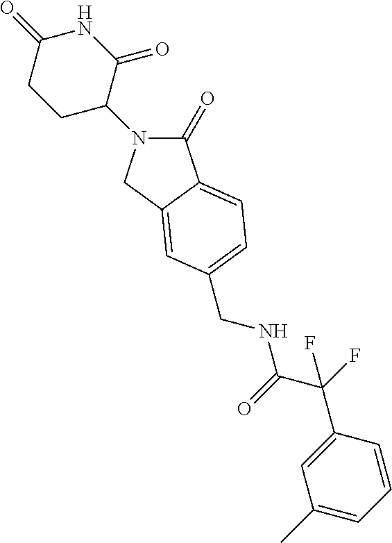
C1(=O)N(C2C(=O)NC(=O)CC2)CC2=CC(CNC(=O)C(C3=CC(C)=CC=C3)(F)F)=CC=C12
